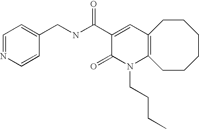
C1(CNC(C2=CC3=C(N(CCCC)C2=O)CCCCCC3)=O)=CC=NC=C1
